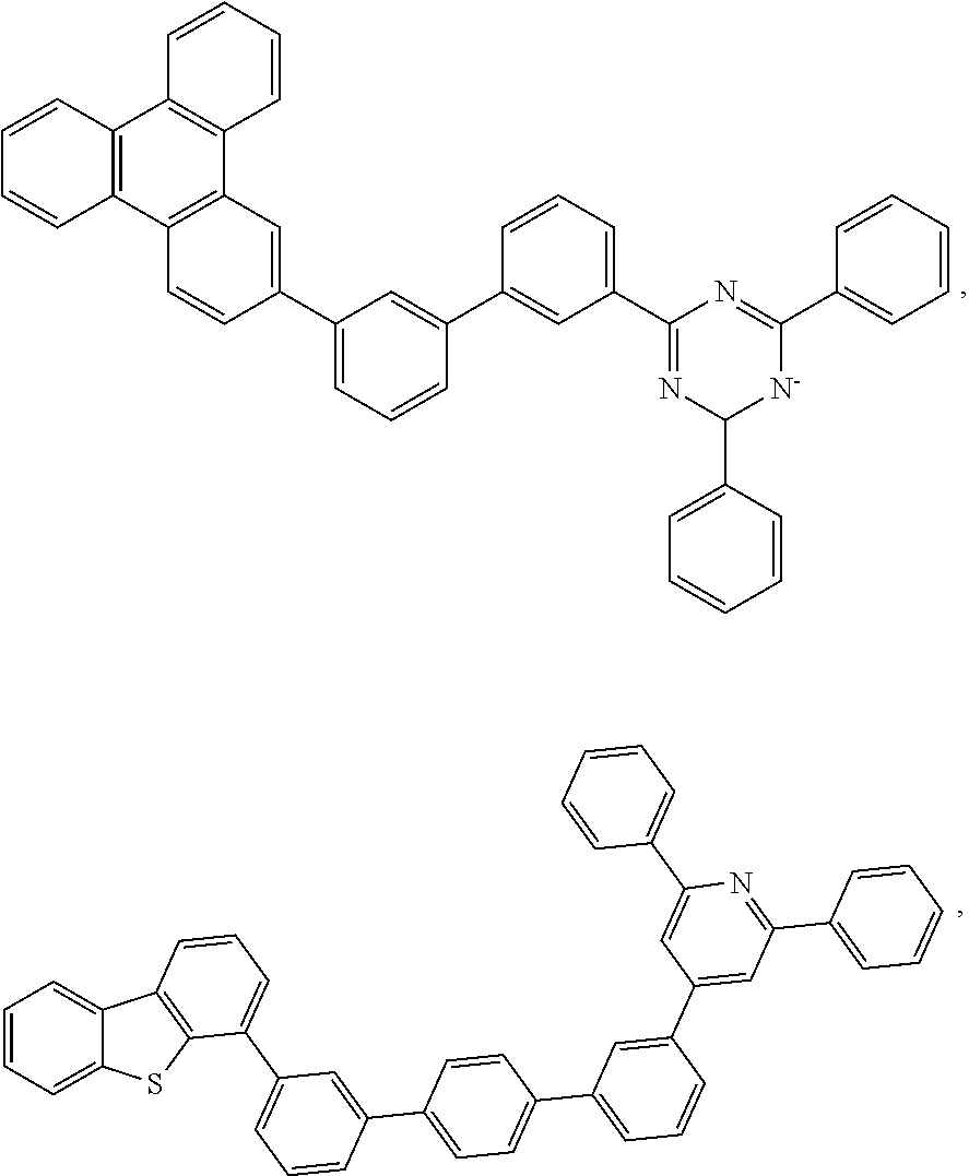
C1(C2=NC(C3=CC=CC(C4=CC(C5=CC6=C(C7=C(C8=C6C=CC=C8)C=CC=C7)C=C5)=CC=C4)=C3)=NC(C3=CC=CC=C3)[N-]2)=CC=CC=C1.C1(C2=NC(C3=CC=CC=C3)=CC(C3=CC(C4=CC=C(C5=CC(C6=CC=CC7=C6SC6=CC=CC=C76)=CC=C5)C=C4)=CC=C3)=C2)=CC=CC=C1
